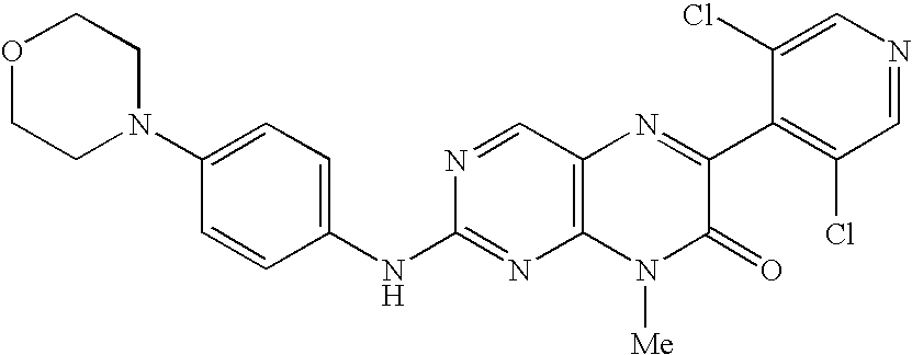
N1(C2=CC=C(NC3=NC4=C(C=N3)N=C(C3=C(Cl)C=NC=C3Cl)C(=O)N4[Me])C=C2)CCOCC1
